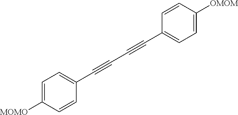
C1=C([MOMO])C=CC(C#CC#CC2=CC=C([OMOM])C=C2)=C1
